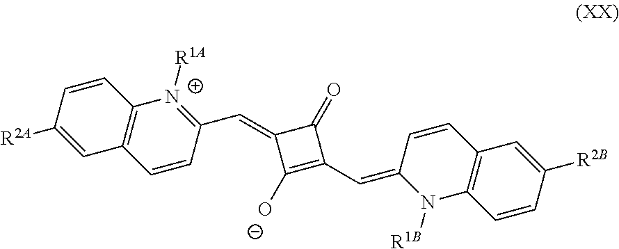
C1=CC(C=C2C([O-])=C(C=C3C=CC4=C(N3[R1B])C=CC([R2B])=C4)C2=O)=[N+]([R1A])C2=C1C=C([R2A])C=C2
